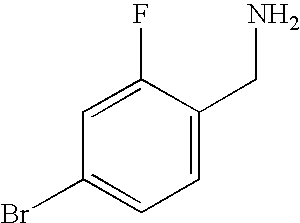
C1(F)=CC(Br)=CC=C1CN
